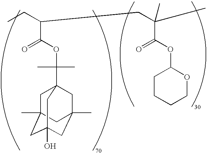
C(C(OC(C)(C12CC3(C)CC(O)(CC(C)(C1)C3)C2)C)=O)(CC)CC(C(OC1CCCCO1)=O)(C)C
